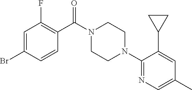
C1=C(Br)C=CC(C(N2CCN(C3=NC=C(C)C=C3C3CC3)CC2)=O)=C1F
